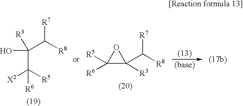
C(C([R5])([X2])[R6])(C([R8])[R7])(O)[R3].C1([R5])([R6])C(C([R8])[R7])([R3])O1
